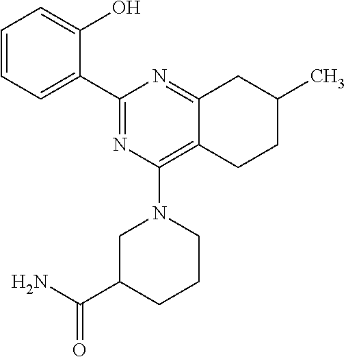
C1=CC=C(C2=NC(N3CC(C(=O)N)CCC3)=C3C(=N2)CC(C)CC3)C(O)=C1
